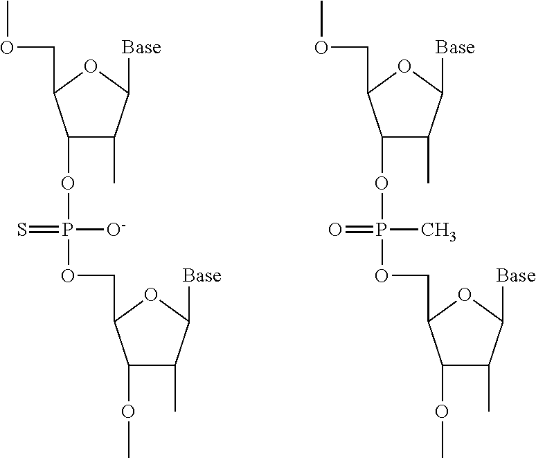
C1(OP([O-])(=S)OCC2C(OC)C(C)C([Base])O2)C(C)C([Base])OC1COC.C1(OP(C)(=O)OCC2C(OC)C(C)C([Base])O2)C(C)C([Base])OC1COC
